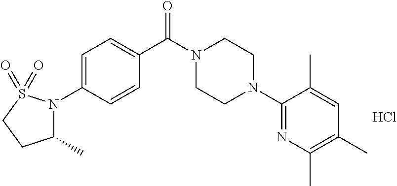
C1=C(N2C(C)CCS2(=O)=O)C=CC(C(N2CCN(C3=NC(C)=C(C)C=C3C)CC2)=O)=C1.Cl
